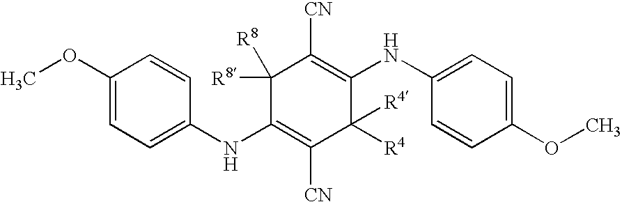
C1(OC)=CC=C(NC2=C([CN])C([R4])([R4])C(NC3=CC=C(OC)C=C3)=C([CN])C2([R8])[R8])C=C1
